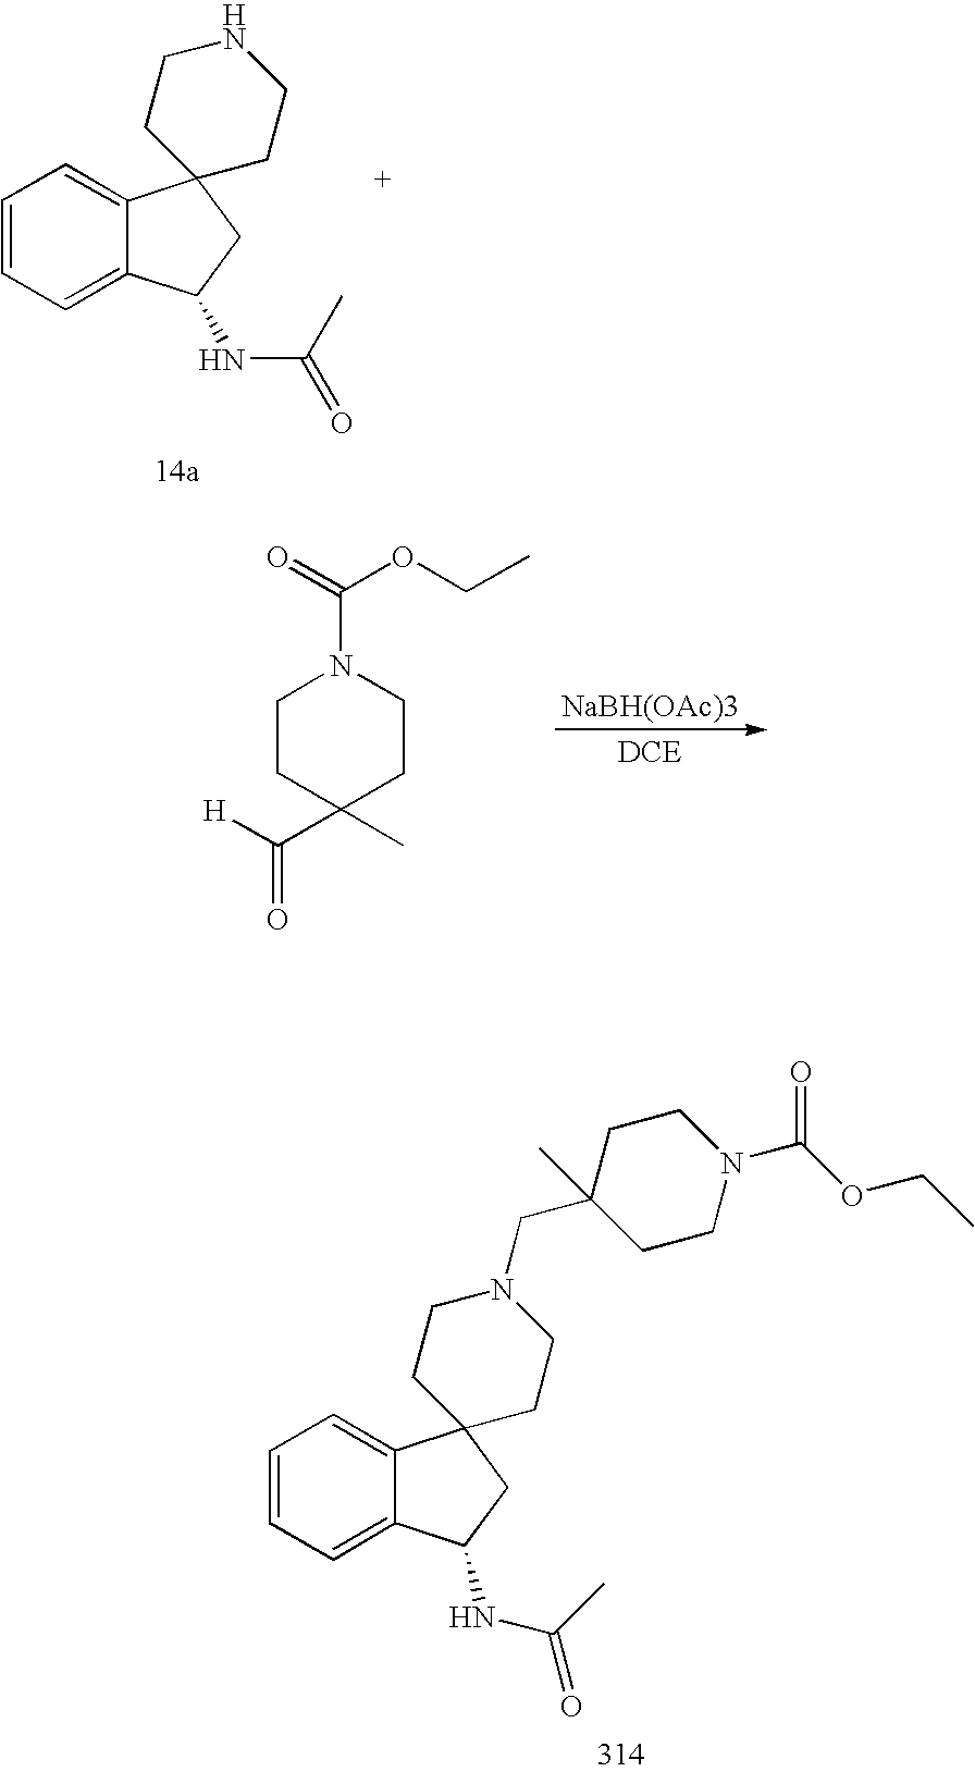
C1=CC=C2C(=C1)C1(CC2NC(C)=O)CCNCC1.[NaBH(OAc)3].C1CC(C)(C([H])=O)CCN1C(=O)OCC.C1=CC=C2C(=C1)C1(CC2NC(C)=O)CCN(CC2(C)CCN(C(OCC)=O)CC2)CC1
